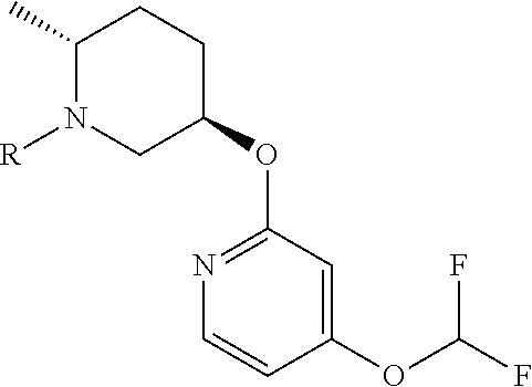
C1(C)N([R])CC(OC2=NC=CC(OC(F)F)=C2)CC1
